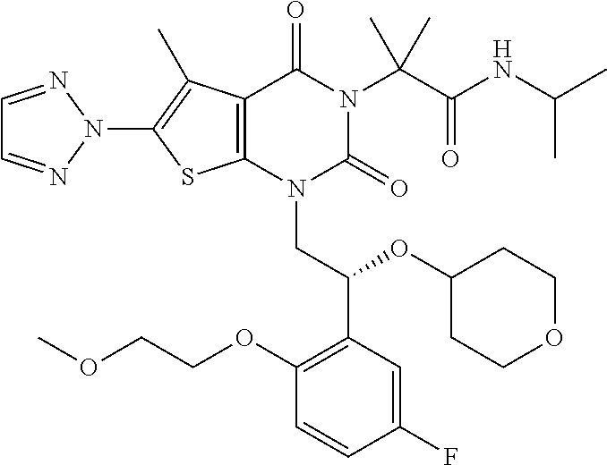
C12=C(N(CC(C3=C(OCCOC)C=CC(F)=C3)OC3CCOCC3)C(=O)N(C(C(NC(C)C)=O)(C)C)C1=O)SC(N1N=CC=N1)=C2C
